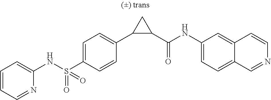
N(S(C1=CC=C(C2C(C(NC3=CC=C4C(=C3)C=CN=C4)=O)C2)C=C1)(=O)=O)C1=CC=CC=N1
